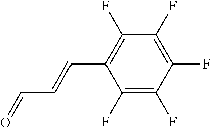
C1(F)=C(F)C(F)=C(F)C(F)=C1C=CC=O
